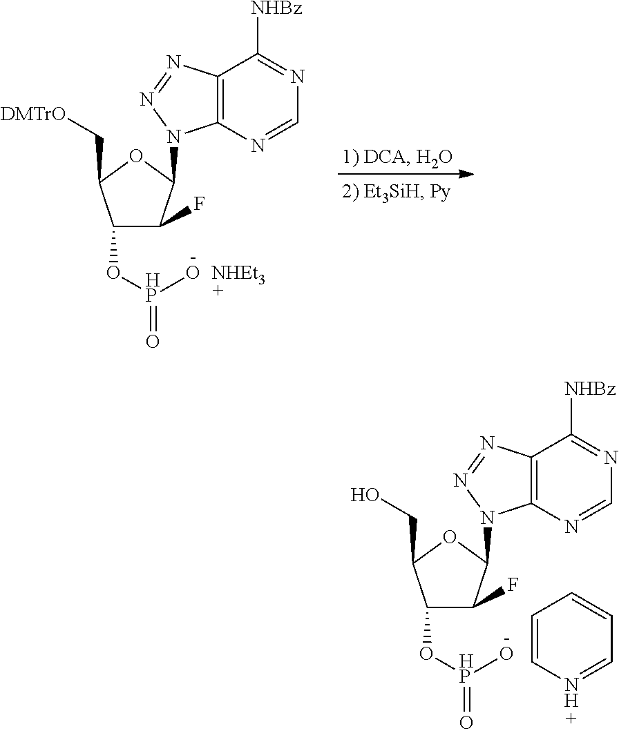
C1(O[HP](=O)O)C(F)C(N2C3=C(N=N2)C([NHBz])=NC=N3)OC1C[DMTrO].[NHEt3].C1(O[HP](=O)O)C(F)C(N2C3=C(N=N2)C([NHBz])=NC=N3)OC1CO.C1=CN=CC=C1
